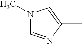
N1(C)C=NC(C)=C1
